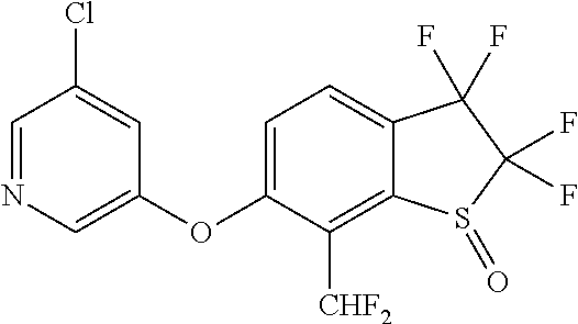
C1=C(OC2=CN=CC(Cl)=C2)C([CHF2])=C2C(=C1)C(F)(F)C(F)(F)S2=O
